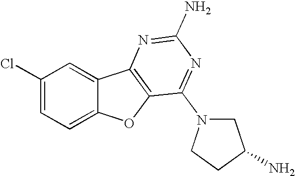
C1(Cl)=CC=C2C(=C1)C1=C(O2)C(N2CC(N)CC2)=NC(N)=N1
